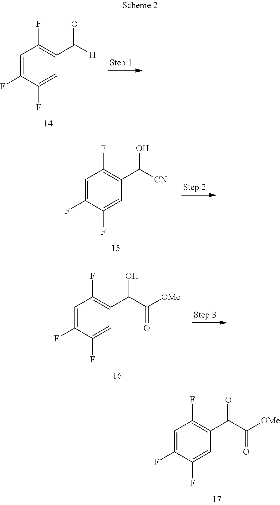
C(=C(C(=C)F)F)C(=CC([H])=O)F.C1=C(F)C(F)=CC(C([CN])O)=C1F.C(=C(C(=C)F)F)C(=CC(C([OMe])=O)O)F.C1=C(F)C(F)=CC(C(C([OMe])=O)=O)=C1F
